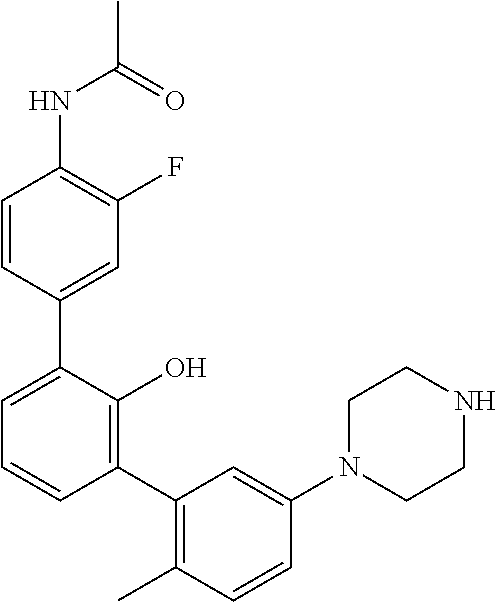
C1(NC(C)=O)=C(F)C=C(C2=CC=CC(C3=C(C)C=CC(N4CCNCC4)=C3)=C2O)C=C1
